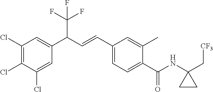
C1(Cl)=CC(C(C=CC2=CC=C(C(NC3(C[CF3])CC3)=O)C(C)=C2)C(F)(F)F)=CC(Cl)=C1Cl
